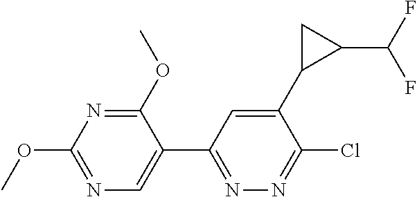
N1=C(OC)C(C2=NN=C(Cl)C(C3CC3C(F)F)=C2)=CN=C1OC
